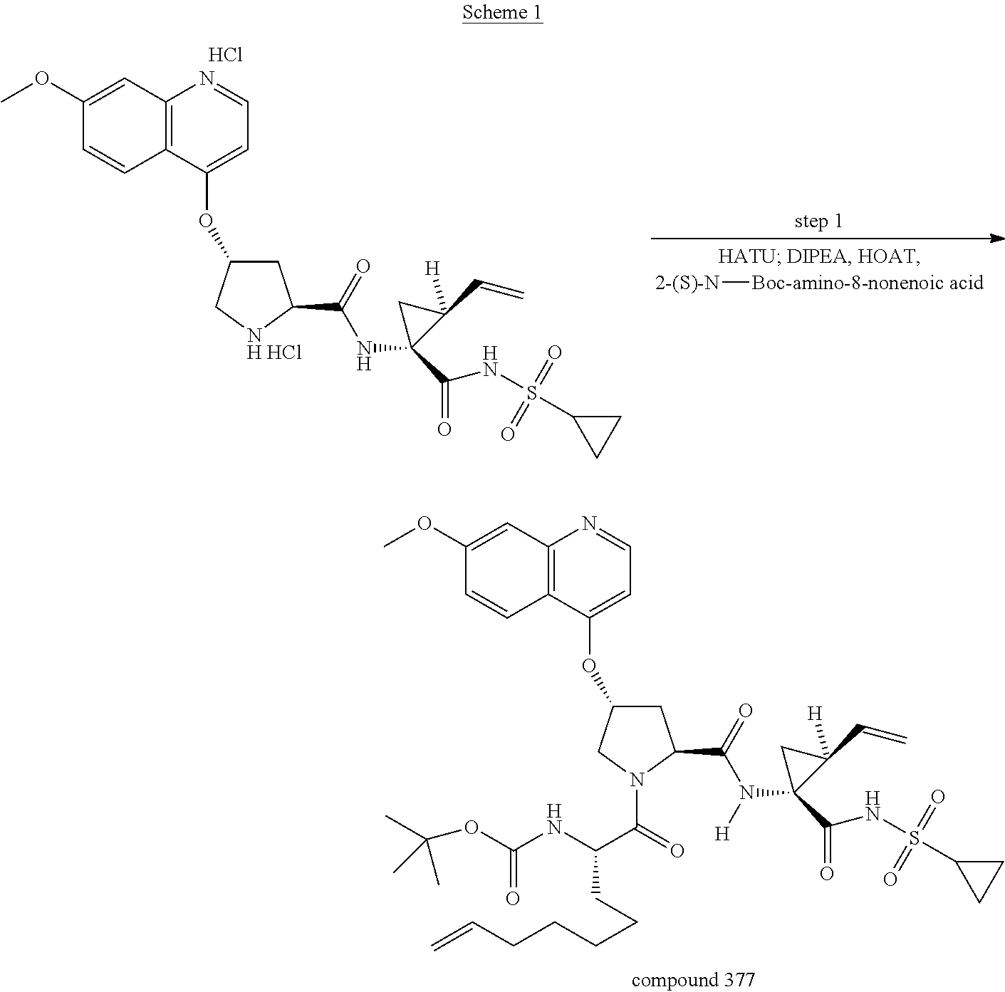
C12=C(C(OC3CC(C(=O)N([H])C4(C(=O)NS(C5CC5)(=O)=O)C([H])(C=C)C4)N(C(C(NC(OC(C)(C)C)=O)CCCCCC=C)=O)C3)=CC=N1)C=CC(OC)=C2.C12=C(C(OC3CC(C(=O)NC4(C(=O)NS(C5CC5)(=O)=O)C([H])(C=C)C4)[NH HCl]C3)=CC=N1)C=CC(OC)=C2.Cl.[2-(S)-N][Boc-amino-8-nonenoic acid]
